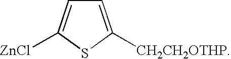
C1=C([CH2CH2OTHP])SC([ZnCl])=C1
